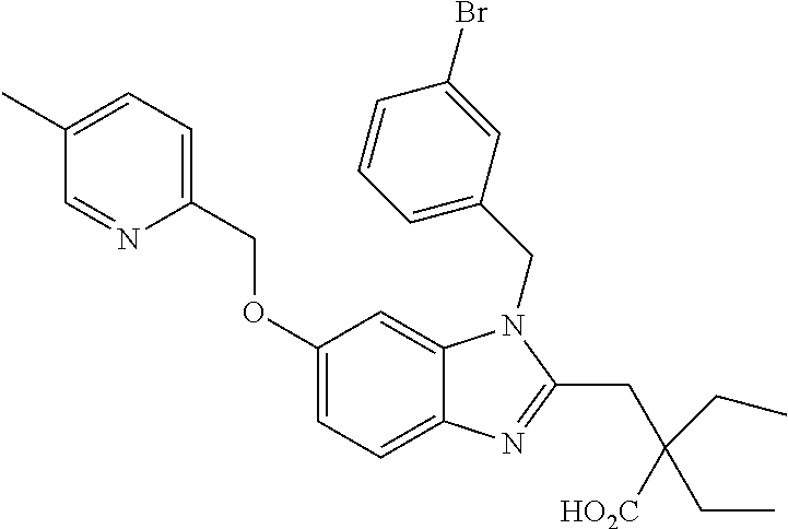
C1(C)=CC=C(COC2=CC=C3C(=C2)N(CC2=CC=CC(Br)=C2)C(CC(CC)([HO2C])CC)=N3)N=C1
